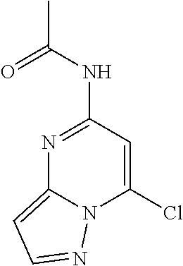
ClC1=CC(NC(C)=O)=NC2=CC=NN12
